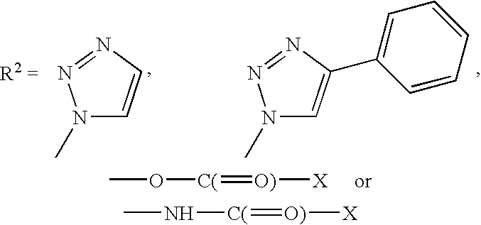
CO[C(]=[O)][X].CN[C(]=[O)][X].N1(C)C=C(C2=CC=CC=C2)N=N1.N1(C)C=CN=N1
